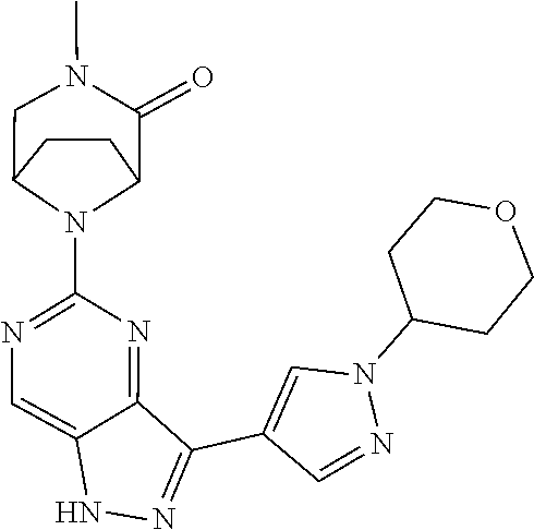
N1N=C(C2=CN(C3CCOCC3)N=C2)C2=NC(N3C4CCC3CN(C)C4=O)=NC=C12
